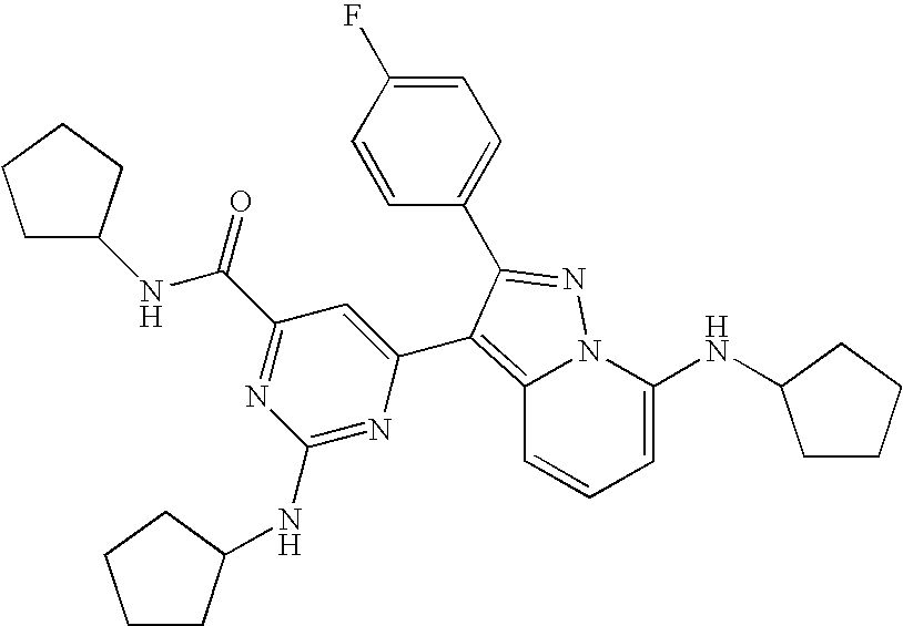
C12=C(C3=CC(C(NC4CCCC4)=O)=NC(NC4CCCC4)=N3)C(C3=CC=C(F)C=C3)=NN1C(NC1CCCC1)=CC=C2
